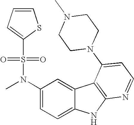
C1(N(C)S(=O)(=O)C2=CC=CS2)=CC=C2C(=C1)C1=C(N2)N=CC=C1N1CCN(C)CC1
